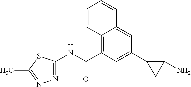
N1=C(NC(C2=C3C(=CC(C4CC4N)=C2)C=CC=C3)=O)SC(C)=N1
